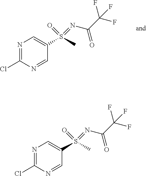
N1=C(Cl)N=CC(S(=NC(C(F)(F)F)=O)(=O)C)=C1.N1=C(Cl)N=CC(S(=NC(C(F)(F)F)=O)(=O)C)=C1
